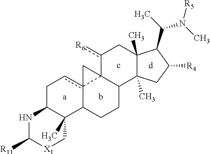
C1C2C(C)(C3c4(c1)C1(C(CC3)C3(C)C(C)(Cc1[R6])C(C(N(C)[R5])C)C([R4])C3)C4)C[X1]C([R11])N2
